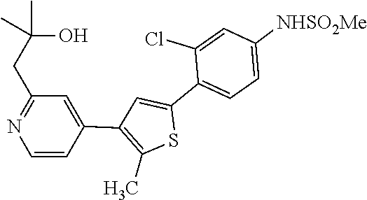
C1=C(C2=C(C)SC(C3=CC=C([NHSO2Me])C=C3Cl)=C2)C=CN=C1CC(C)(C)O
